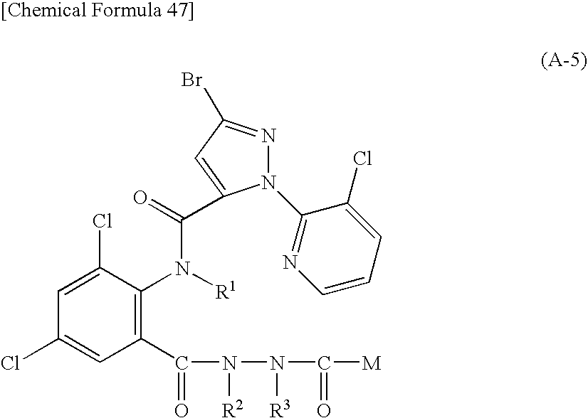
C1(Cl)=CC(C(=O)N([R2])N(C(=O)[M])[R3])=C(N(C(=O)C2=CC(Br)=NN2C2=NC=CC=C2Cl)[R1])C(Cl)=C1
